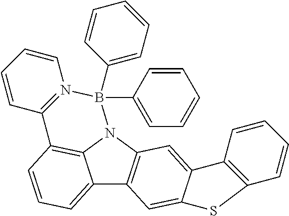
C12=CC=CC3=C1N(C1=C2C=C2C(=C1)C1=C(C=CC=C1)S2)B(C1=CC=CC=C1)(C1=CC=CC=C1)N1=C3C=CC=C1
